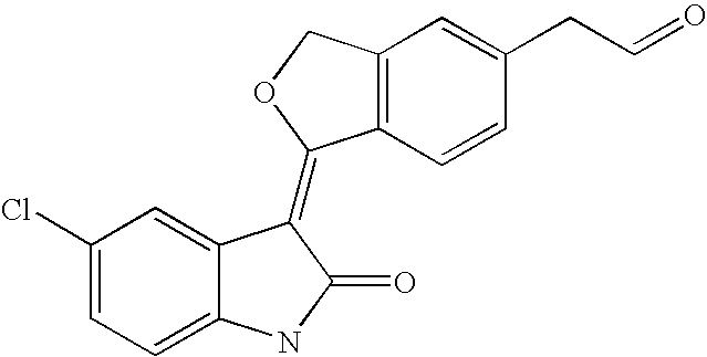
C12=C(C=CC(CC=O)=C1)C(=C1C3=CC(Cl)=CC=C3NC1=O)OC2
